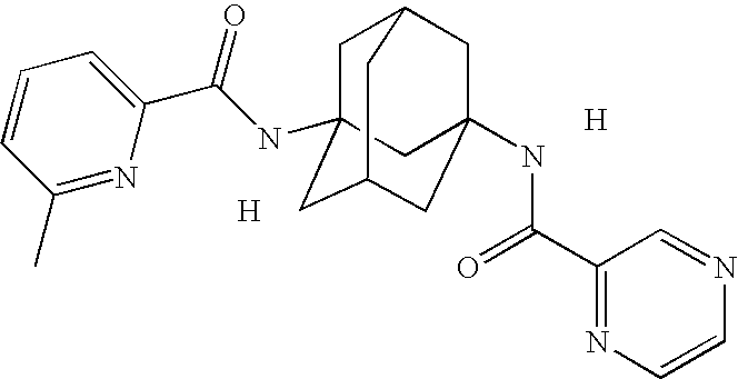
C1C2(NC(C3=CC=CC(C)=N3)=O)CC3CC(NC(C4=NC=CN=C4)=O)(CC1C3)C2.[H].[H]
